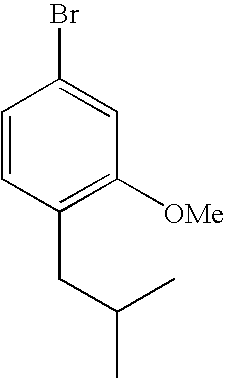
C1=CC(CC(C)C)=C([OMe])C=C1Br
